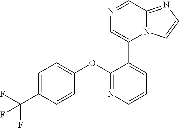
N1=CC2=NC=CN2C(C2=CC=CN=C2OC2=CC=C(C(F)(F)F)C=C2)=C1
